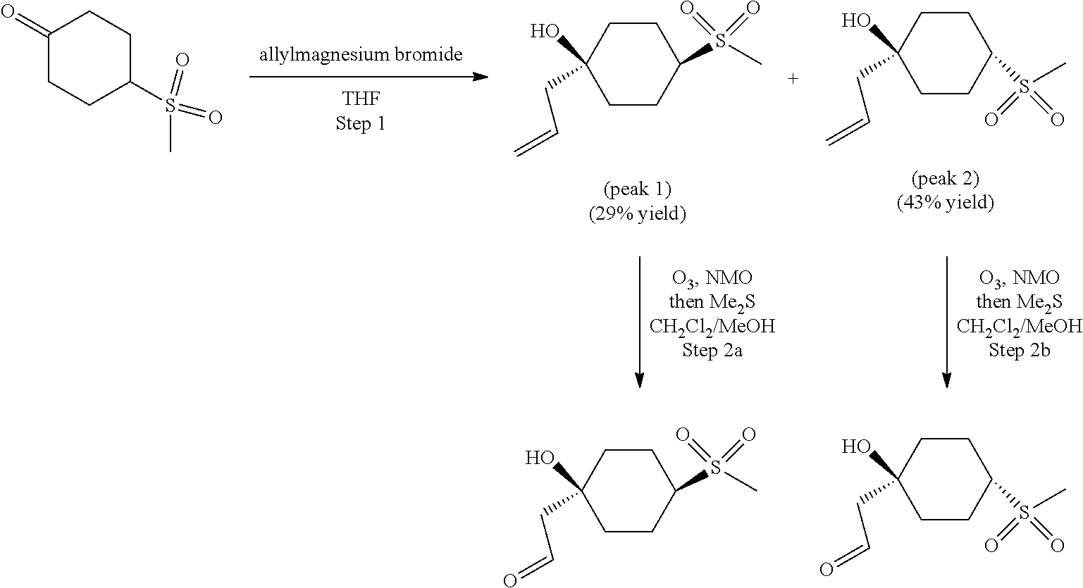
C1CC(S(C)(=O)=O)CCC1(CC=O)O.C1CC(S(C)(=O)=O)CCC1(CC=O)O.C1CC(S(C)(=O)=O)CCC1(CC=C)O.C1CC(S(C)(=O)=O)CCC1(CC=C)O.C1(=O)CCC(S(=O)(=O)C)CC1
